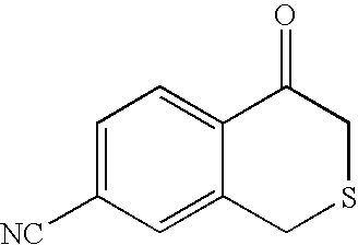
C1=C([NC])C=C2C(=C1)C(=O)CSC2
